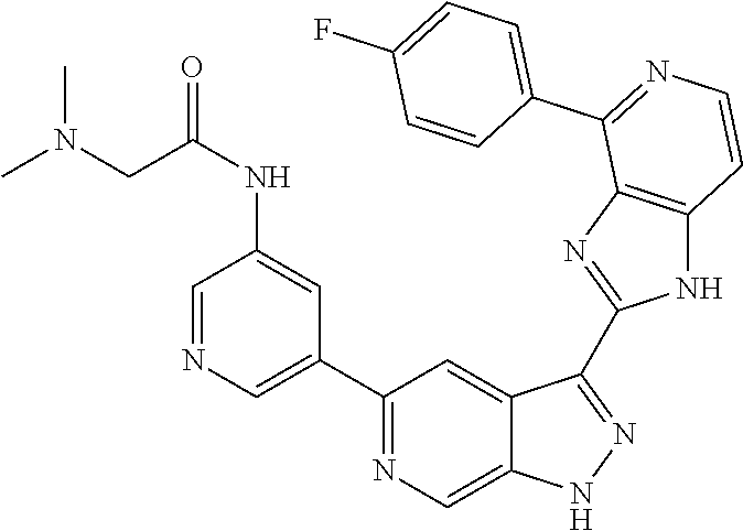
C1(C2=CN=CC(NC(CN(C)C)=O)=C2)=NC=C2C(=C1)C(C1=NC3=C(N1)C=CN=C3C1=CC=C(F)C=C1)=NN2
